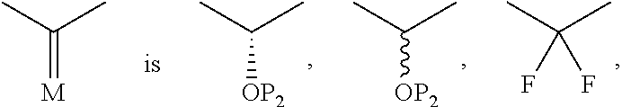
CC(C)[OP2].CC(C)(F)F.CC(C)[OP2].CC(C)=[M]
